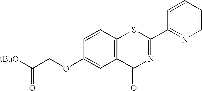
C(COC1=CC2=C(C=C1)SC(C1=NC=CC=C1)=NC2=O)([tBuO])=O
